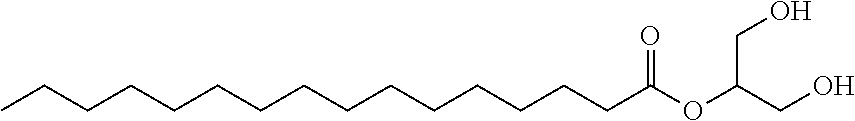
CCCCCCCCCCCCCCCC(OC(CO)CO)=O
